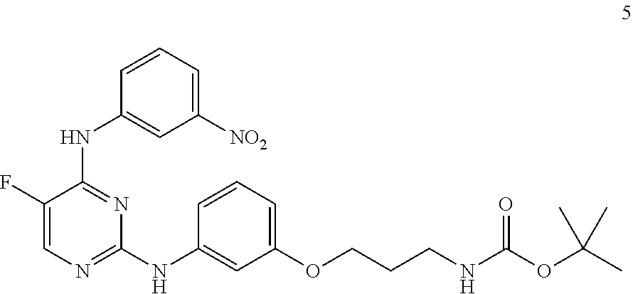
C1(NC2=NC=C(F)C(NC3=CC([NO2])=CC=C3)=N2)=CC(OCCCNC(OC(C)(C)C)=O)=CC=C1
